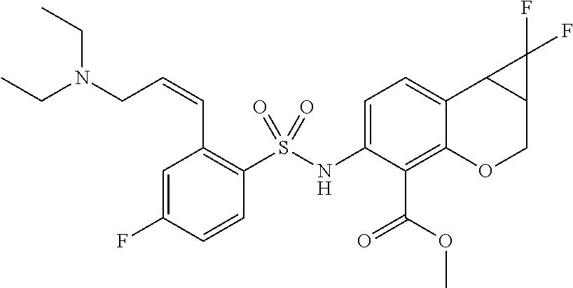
C1=C(NS(C2=C(C=CCN(CC)CC)C=C(F)C=C2)(=O)=O)C(C(OC)=O)=C2C(=C1)C1C(CO2)C1(F)F
